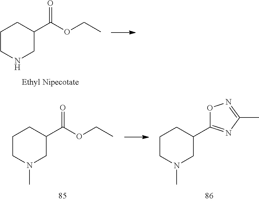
C1CNCC(C(OCC)=O)C1.C1CN(C)CC(C(OCC)=O)C1.C1CN(C)CC(C2=NC(C)=NO2)C1
